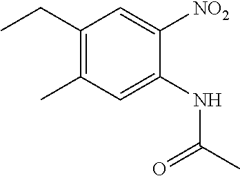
C1(CC)=C(C)C=C(NC(C)=O)C([NO2])=C1
